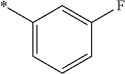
C1(*)=CC=CC(F)=C1
